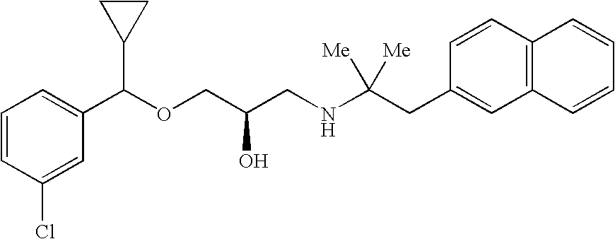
C1(C(OCC(CNC(CC2=CC3=C(C=C2)C=CC=C3)([Me])[Me])O)C2CC2)=CC=CC(Cl)=C1
